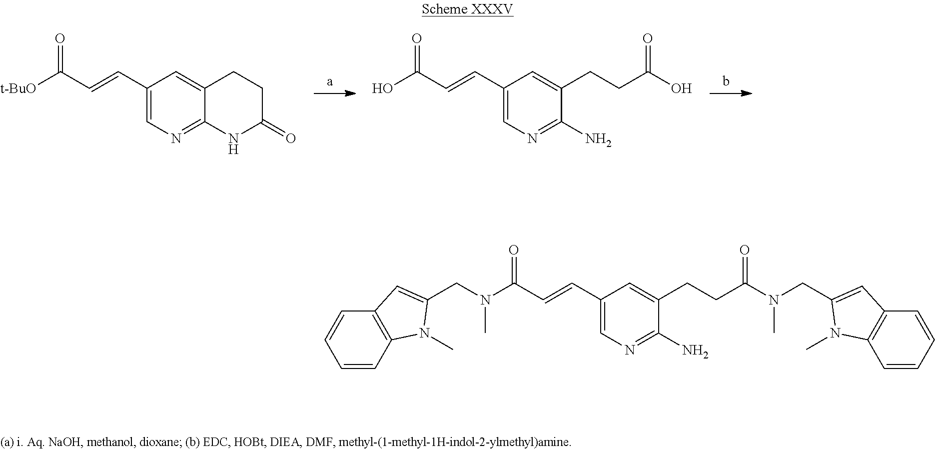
C1(C=CC([t-BuO])=O)=CN=C2C(=C1)CCC(=O)N2.C1(C=CC(O)=O)=CN=C(N)C(CCC(O)=O)=C1.C1=CC2=C(C=C1)C=C(CN(C(C=CC1=CN=C(N)C(CCC(N(CC3=CC4=C(C=CC=C4)N3C)C)=O)=C1)=O)C)N2C
